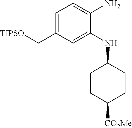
C1=C(C[TIPSO])C=C(NC2CCC([CO2Me])CC2)C(N)=C1
